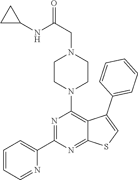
C1=CC=NC(C2=NC(N3CCN(CC(=O)NC4CC4)CC3)=C3C(=N2)SC=C3C2=CC=CC=C2)=C1
